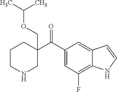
CC(C)OCC1(C(C2=CC(F)=C3C(=C2)C=CN3)=O)CCCNC1
